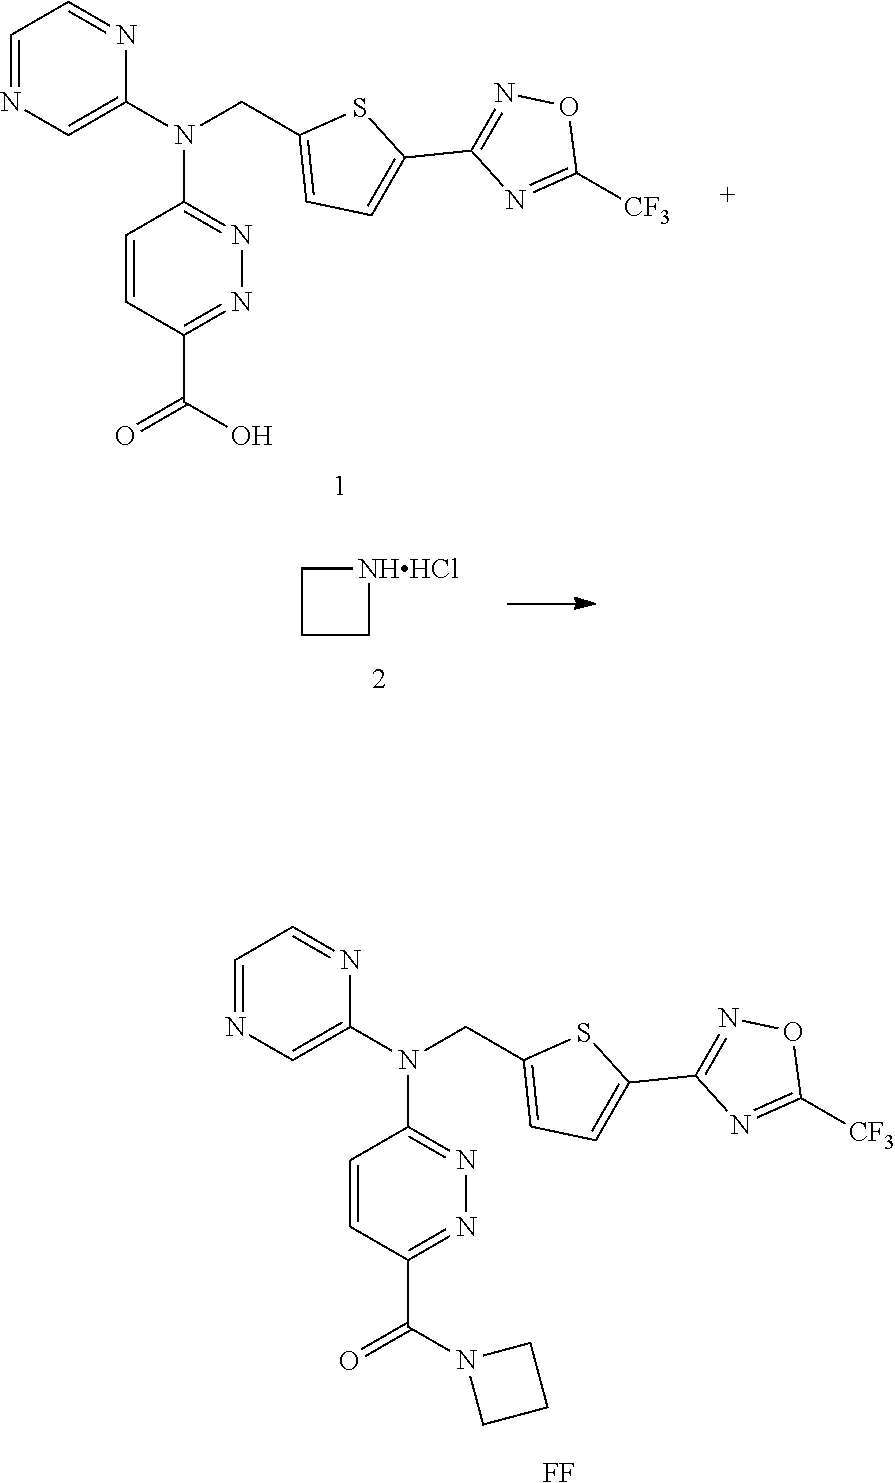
N1=C(N(C2=CN=CC=N2)CC2=CC=C(C3=NOC([CF3])=N3)S2)C=CC(C(=O)O)=N1.N1=C(N(C2=CN=CC=N2)CC2=CC=C(C3=NOC([CF3])=N3)S2)C=CC(C(=O)N2CCC2)=N1.[FF].[NHHCl]1CCC1
